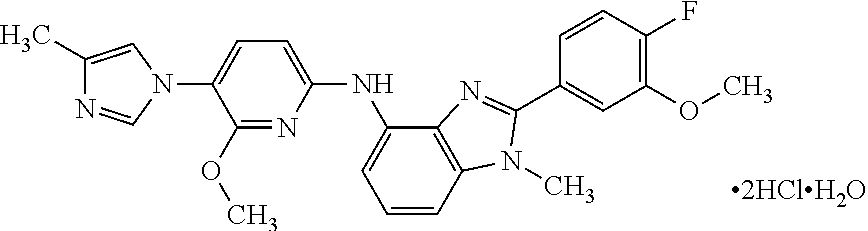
C1(C)=CN(C2=CC=C(NC3=CC=CC4=C3N=C(C3=CC(OC)=C(F)C=C3)N4C)N=C2OC)C=N1
